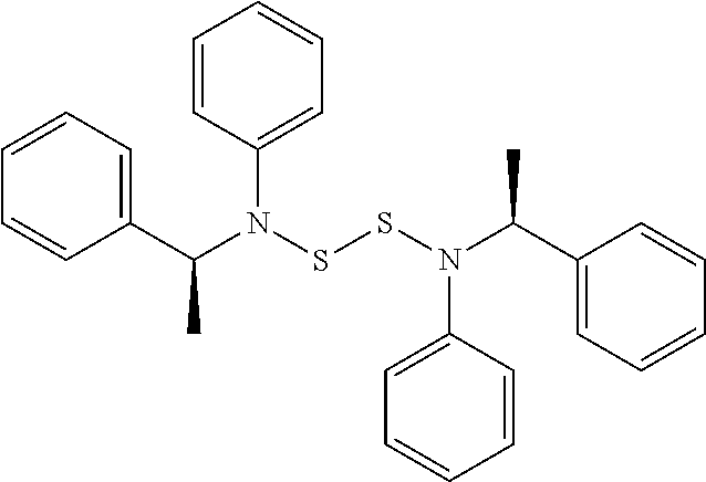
C1=CC=C(C(N(SSN(C(C2=CC=CC=C2)C)C2=CC=CC=C2)C2=CC=CC=C2)C)C=C1
